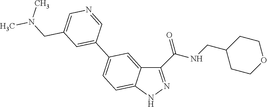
C1(C(NCC2CCOCC2)=O)=NNC2=CC=C(C3=CC(CN(C)C)=CN=C3)C=C12
